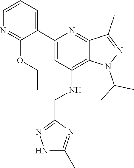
C12=C(NCC3=NNC(C)=N3)C=C(C3=CC=CN=C3OCC)N=C1C(C)=NN2C(C)C
